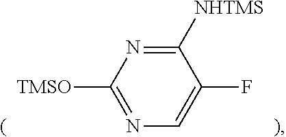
C1([NHTMS])=NC([TMSO])=NC=C1F
